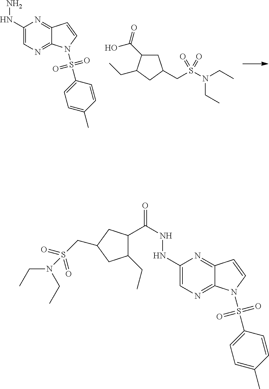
C1C(C(O)=O)C(CC)CC1CS(N(CC)CC)(=O)=O.C1(NN)=CN=C2C(=N1)C=CN2S(C1=CC=C(C)C=C1)(=O)=O.C1(NNC(=O)C2C(CC)CC(CS(=O)(=O)N(CC)CC)C2)=CN=C2C(=N1)C=CN2S(C1=CC=C(C)C=C1)(=O)=O
